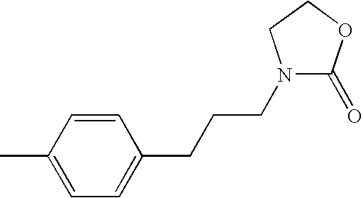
C1=CC(C)=CC=C1CCCN1C(=O)OCC1
